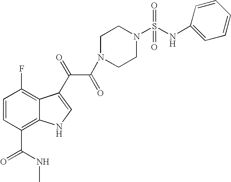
C1=CC(C(NC)=O)=C2C(=C1F)C(C(=O)C(=O)N1CCN(S(NC3=CC=CC=C3)(=O)=O)CC1)=CN2
